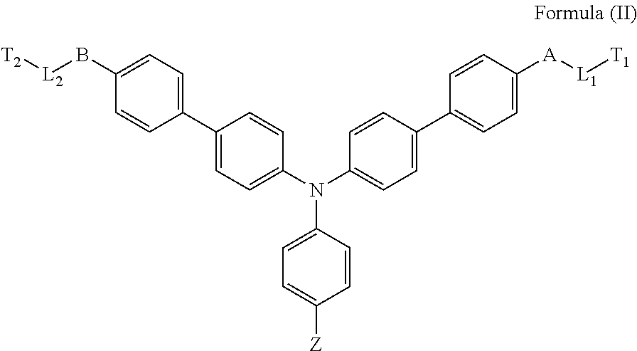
C1(C2=CC=C(N(C3=CC=C(C4=CC=C([A][L1][T1])C=C4)C=C3)C3=CC=C([Z])C=C3)C=C2)=CC=C(B[L2][T2])C=C1
